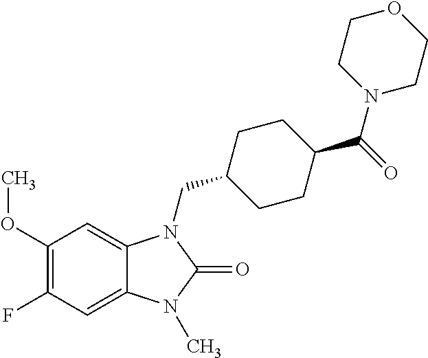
C1(OC)=C(F)C=C2C(=C1)N(CC1CCC(C(=O)N3CCOCC3)CC1)C(=O)N2C
